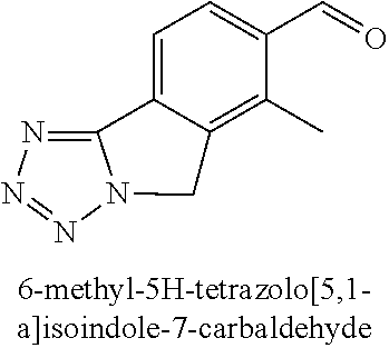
C1=C2C(=C(C)C(C=O)=C1)CN1C2=NN=N1
